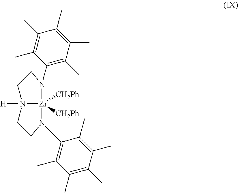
N1(C2=C(C)C(C)=C(C)C(C)=C2C)CCN2([H])[Zr]1([CH2Ph])([CH2Ph])N(C1=C(C)C(C)=C(C)C(C)=C1C)CC2
